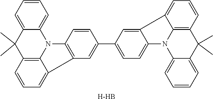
C1(C2=CC=C3C(=C2)C2=CC=CC4=C2N3C2=CC=CC=C2C4(C)C)=CC2=C(C=C1)N1C3=CC=CC=C3C(C)(C)C3=C1C2=CC=C3.[H-HB]
